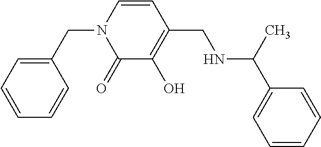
C1=CC=CC(CN2C(=O)C(O)=C(CNC(C3=CC=CC=C3)C)C=C2)=C1
